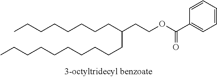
CCCCCCCCC(CCOC(C1=CC=CC=C1)=O)CCCCCCCCCC
